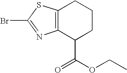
C12=C(C(C(OCC)=O)CCC1)N=C(Br)S2
